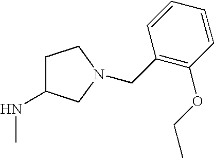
C1C(NC)CN(CC2=C(OCC)C=CC=C2)C1
